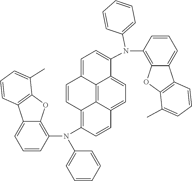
C1(N(C2=C3C(=CC=C2)C2=C(C(C)=CC=C2)O3)C2=C3C=CC4=CC=C(N(C5=CC=CC=C5)C5=C6OC7=C(C6=CC=C5)C=CC=C7C)C5=CC=C(C=C2)C3=C45)=CC=CC=C1
